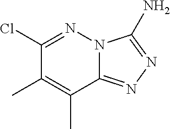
C1(Cl)=NN2C(=NN=C2N)C(C)=C1C
